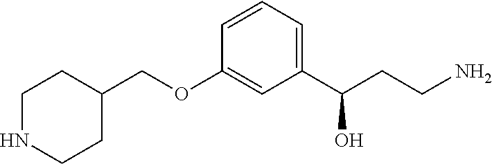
C1(COC2=CC(C(CCN)O)=CC=C2)CCNCC1
